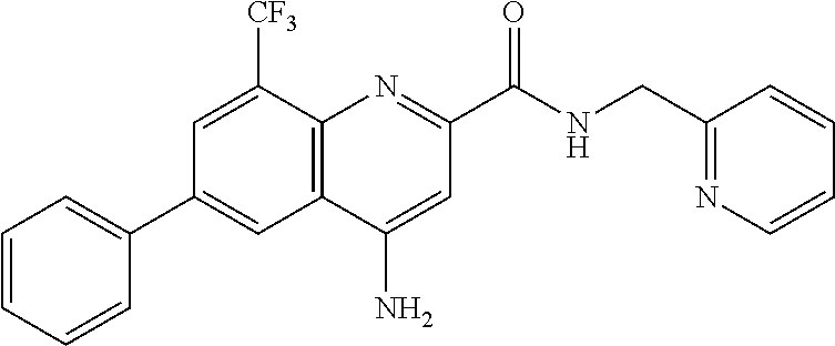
C1(N)=CC(C(NCC2=NC=CC=C2)=O)=NC2=C1C=C(C1=CC=CC=C1)C=C2[CF3]
